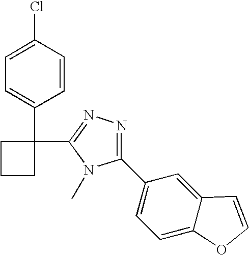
C1(Cl)=CC=C(C2(C3=NN=C(C4=CC=C5C(=C4)C=CO5)N3C)CCC2)C=C1
